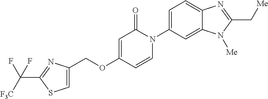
C(OC1=CC(=O)N(C2=CC=C3C(=C2)N([Me])C(C[Me])=N3)C=C1)C1=CSC(C([F3C])(F)F)=N1
